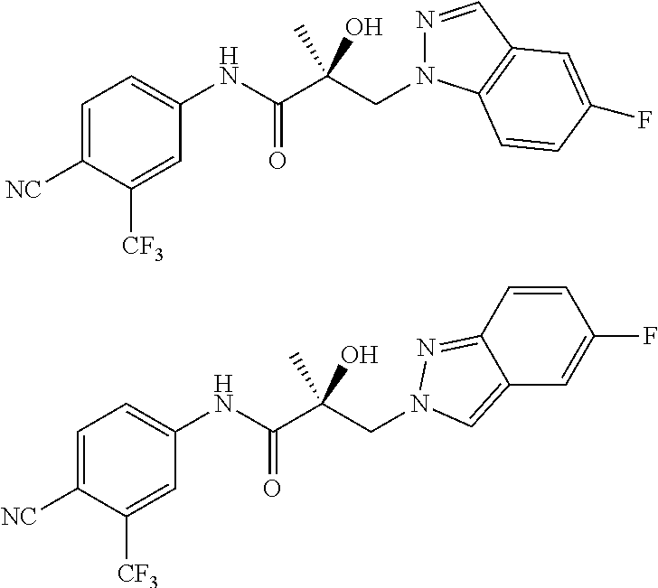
C1=C([NC])C([CF3])=CC(NC(C(CN2N=CC3=C2C=CC(F)=C3)(C)O)=O)=C1.C1=C([NC])C([CF3])=CC(NC(C(CN2N=C3C=CC(F)=CC3=C2)(C)O)=O)=C1
